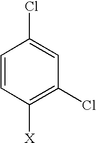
C1=CC([X])=C(Cl)C=C1Cl
